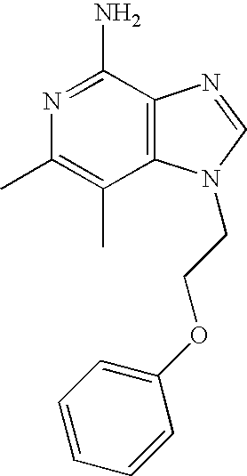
N1=C(N)C2=C(C(C)=C1C)N(CCOC1=CC=CC=C1)C=N2
